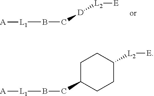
[D]([L2][E])CB[L1][A].C1([L2][E])CCC(CB[L1][A])CC1
